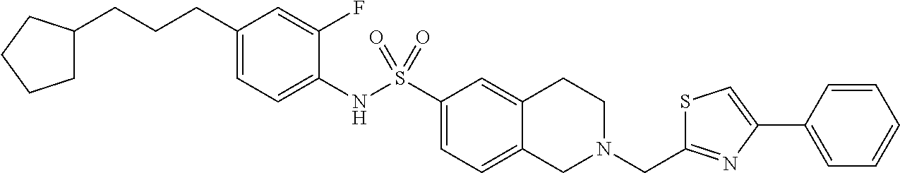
C1(CCCC2CCCC2)=CC=C(NS(C2=CC=C3C(=C2)CCN(CC2=NC(C4=CC=CC=C4)=CS2)C3)(=O)=O)C(F)=C1
